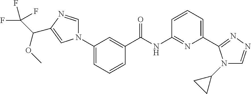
C1=C(N2C=NC(C(C(F)(F)F)OC)=C2)C=C(C(NC2=NC(C3=NN=CN3C3CC3)=CC=C2)=O)C=C1
